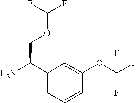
C1(C(N)COC(F)F)=CC=CC(OC(F)(F)F)=C1
